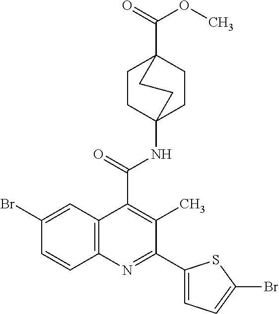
C1(Br)=CC2=C(C=C1)N=C(C1=CC=C(Br)S1)C(C)=C2C(=O)NC12CCC(C(=O)OC)(CC1)CC2
